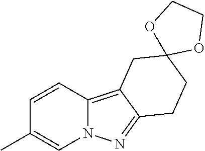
C1=CC2=C3C(=NN2C=C1C)CCC1(C3)OCCO1
